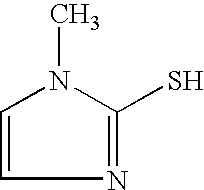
C1=CN=C(S)N1C
